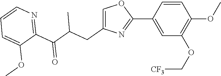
C1=CC(C2=NC(CC(C(C3=NC=CC=C3OC)=O)C)=CO2)=CC(OC[CF3])=C1OC
